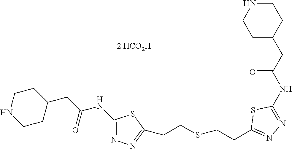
C1(CCSCCC2=NN=C(NC(CC3CCNCC3)=O)S2)=NN=C(NC(CC2CCNCC2)=O)S1
